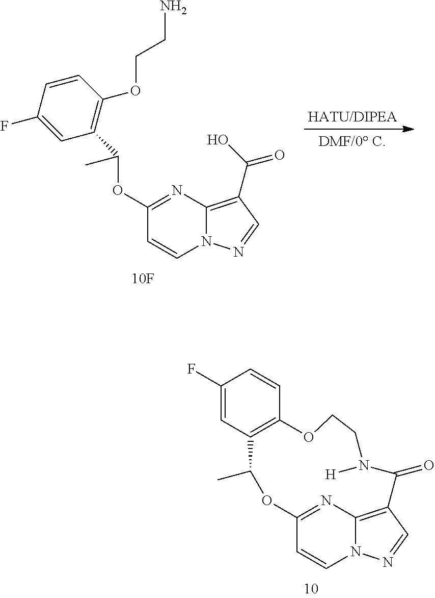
C12=NC3=C(C=NN3C=C1)C(=O)N([H])CCOC1=C(C=C(F)C=C1)C(C)O2.C1(OC(C)C2=C(OCCN)C=CC(F)=C2)=NC2=C(C(O)=O)C=NN2C=C1.[HATU/DIPEA]
